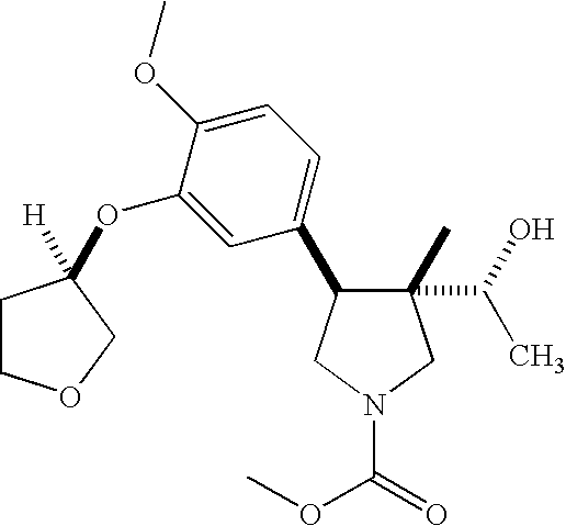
C1(C)(C(O)C)C(C2=CC=C(OC)C(OC3([H])CCOC3)=C2)CN(C(=O)OC)C1
